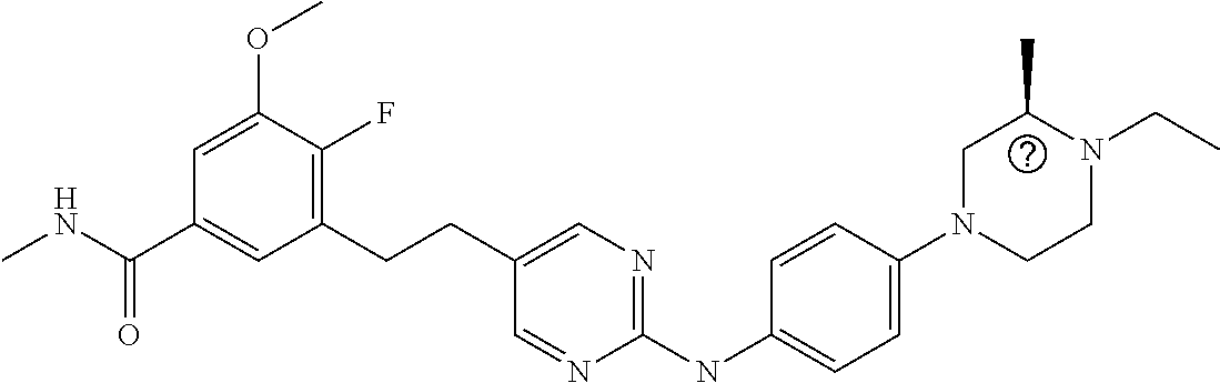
C1(CCC2=CN=C(NC3=CC=C(N4CCN(CC)C(C)C4)C=C3)N=C2)=C(F)C(OC)=CC(C(NC)=O)=C1
